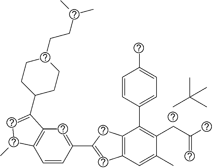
CC(C)(C)C.C1=CC(C2=CC3=C(C2)C(C2=CC=C(C)C=C2)=C(CC(C)=C)C(C)=C3)=CC2=C1C(C)C=C2C1CCC(CCC(C)C)CC1
